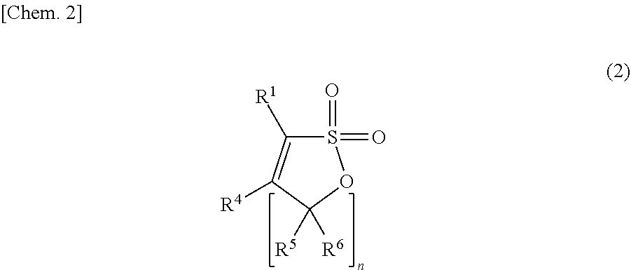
S1(=O)(=O)C([R1])=C([R4])C([R5])([R6])O1
